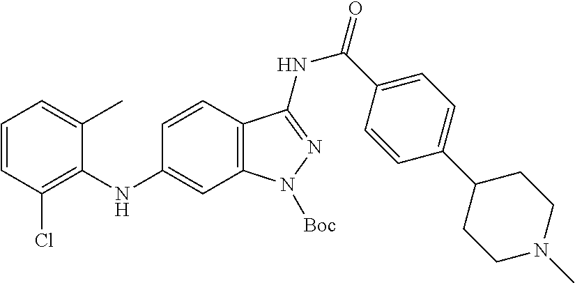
C1=CC(Cl)=C(NC2=CC3=C(C=C2)C(NC(C2=CC=C(C4CCN(C)CC4)C=C2)=O)=NN3[Boc])C(C)=C1
